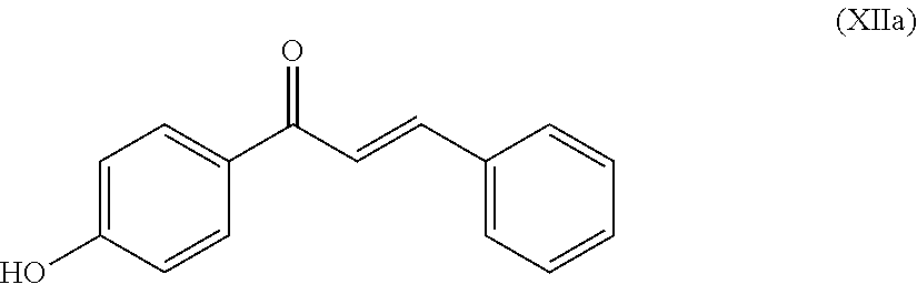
C1=CC(C(=O)C=CC2=CC=CC=C2)=CC=C1O
